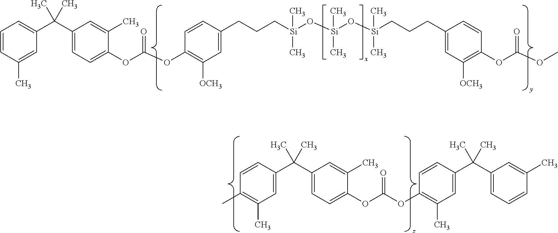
C1=CC(C(C2=CC=C(OC(OC3=C(C)C=C(C(C4=CC=CC(C)=C4)(C)C)C=C3)=O)C(C)=C2)(C)C)=CC(C)=C1C.C1=CC(C)=CC(C(C2=CC=C(OC(OC3=C([OCH3])C=C(CCC[Si](O[Si](O[Si](CCCC4=CC([OCH3])=C(OC(OC)=O)C=C4)(C)C)(C)C)(C)C)C=C3)=O)C(C)=C2)(C)C)=C1
